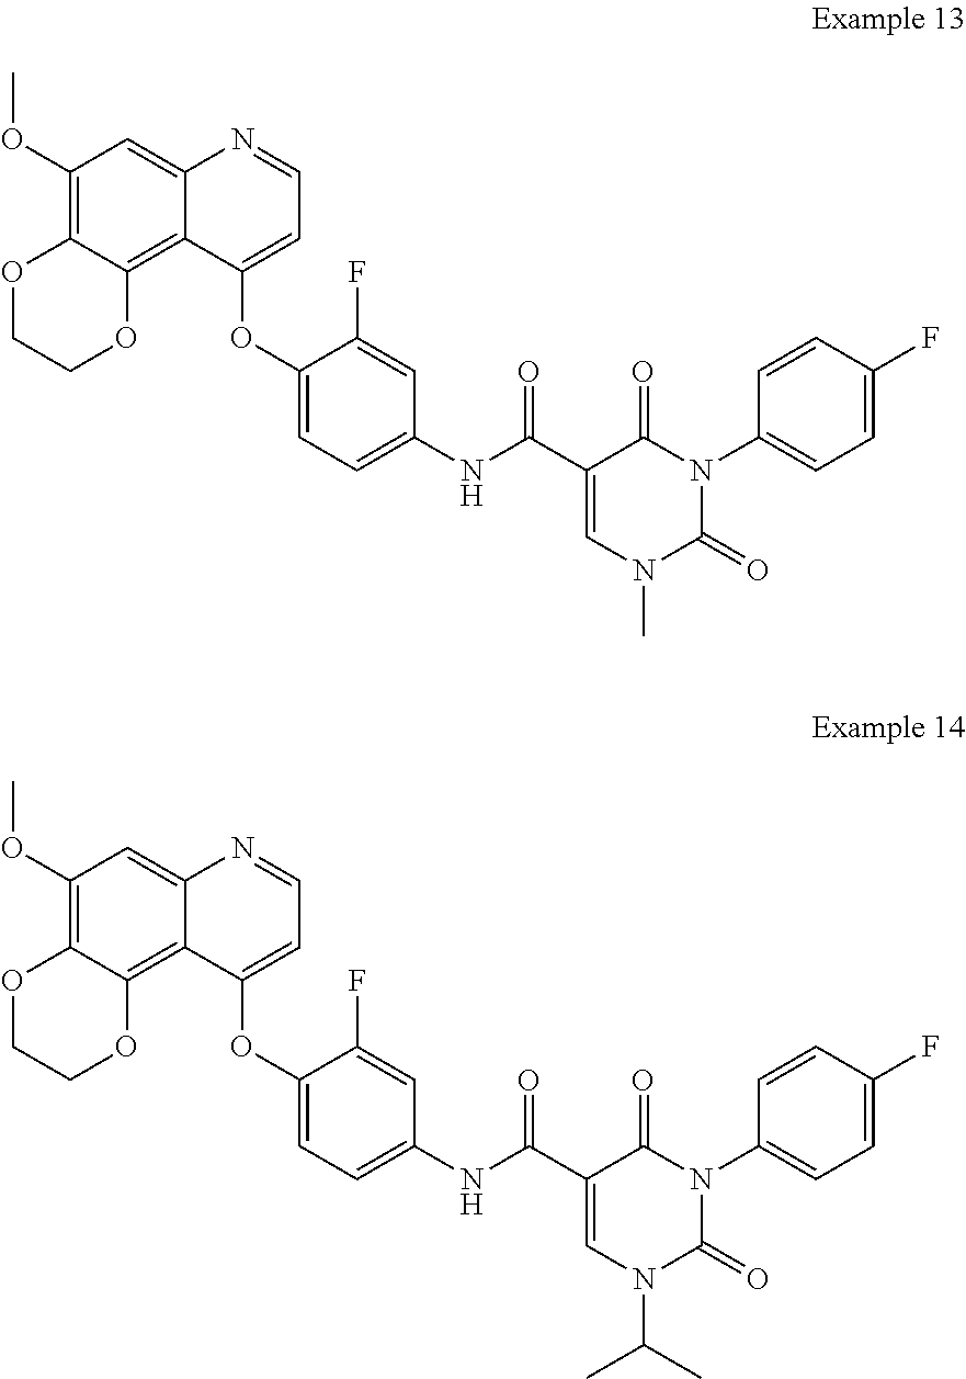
O(C1=C2C(=C3C(OC4=CC=C(NC(C5=CN(C)C(=O)N(C6=CC=C(F)C=C6)C5=O)=O)C=C4F)=CC=NC3=C1)OCCO2)C.O(C1=C2C(=C3C(OC4=CC=C(NC(C5=CN(C(C)C)C(=O)N(C6=CC=C(F)C=C6)C5=O)=O)C=C4F)=CC=NC3=C1)OCCO2)C
